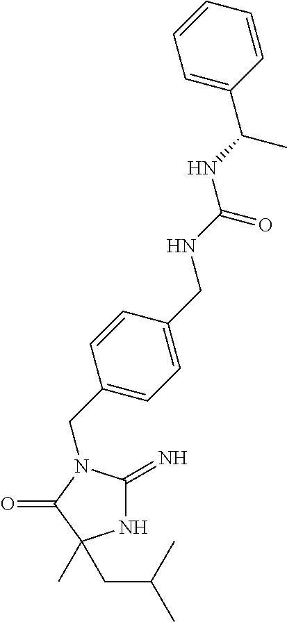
N1C(=N)N(CC2=CC=C(CNC(NC(C3=CC=CC=C3)C)=O)C=C2)C(=O)C1(C)CC(C)C
